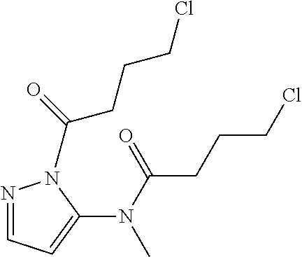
N1=CC=C(N(C(=O)CCCCl)C)N1C(CCCCl)=O
